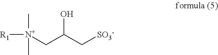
[R1][N+](CC(C[SO3-])O)(C)C
